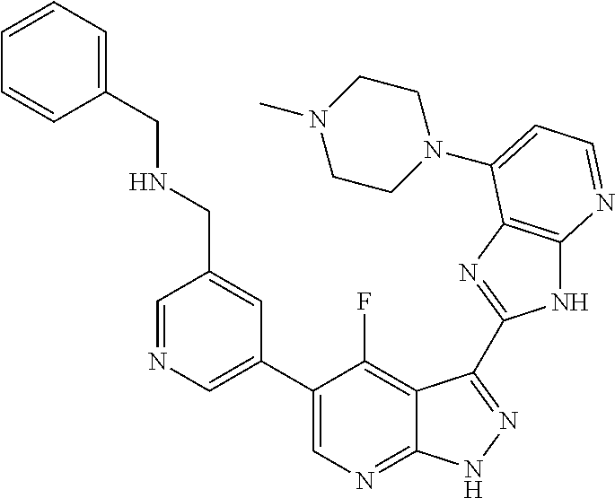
C1=NC=C(C2=CN=C3C(=C2F)C(C2=NC4=C(N2)N=CC=C4N2CCN(C)CC2)=NN3)C=C1CNCC1=CC=CC=C1
